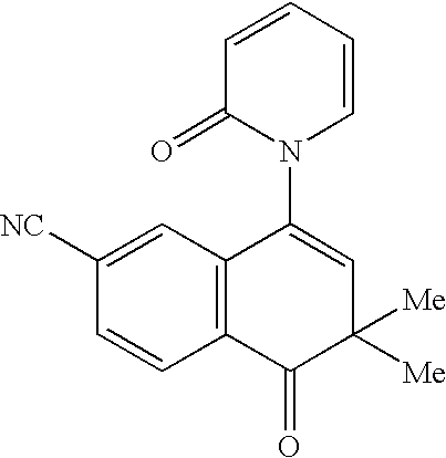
C1=CC2=C(C=C1[NC])C(N1C=CC=CC1=O)=CC([Me])([Me])C2=O
